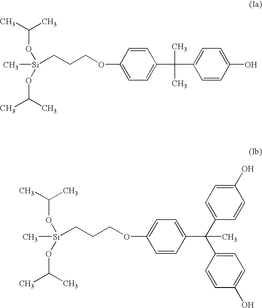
C(O[Si](OC(C)C)(C)CCCOC1=CC=C(C(C2=CC=C(O)C=C2)(C)C)C=C1)(C)C.C(O[Si](OC(C)C)(C)CCCOC1=CC=C(C(C2=CC=C(O)C=C2)(C2=CC=C(O)C=C2)C)C=C1)(C)C
